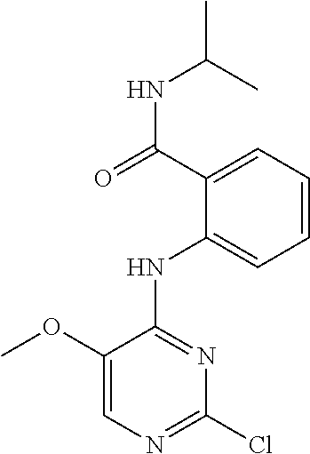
C1(OC)=CN=C(Cl)N=C1NC1=CC=CC=C1C(NC(C)C)=O
